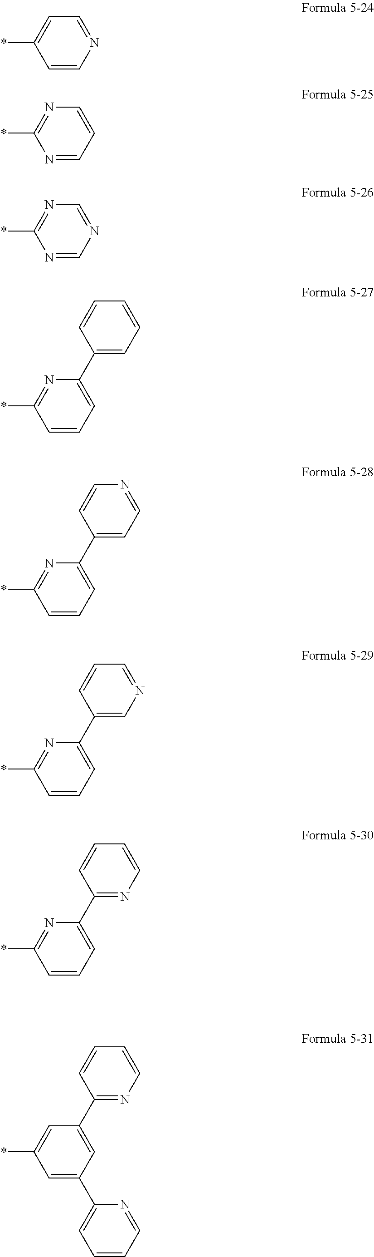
C1=C(*)C=CN=C1.N1=C(*)N=CC=C1.N1=C(*)N=CN=C1.N1=C(*)C=CC=C1C1=CC=CC=C1.N1=C(*)C=CC=C1C1=CC=NC=C1.N1=C(*)C=CC=C1C1=CN=CC=C1.N1=C(*)C=CC=C1C1=NC=CC=C1.C1=C(*)C=C(C2=CC=CC=N2)C=C1C1=NC=CC=C1
